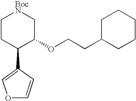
C1CC(C2=COC=C2)C(OCCC2CCCCC2)C[BocN]1
